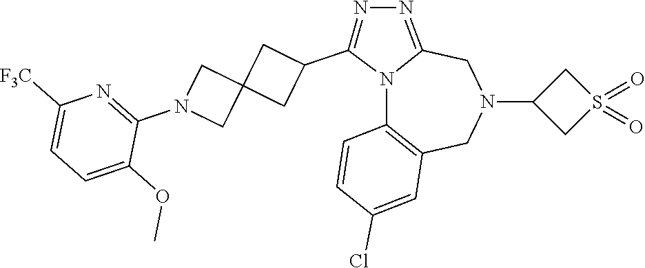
N12C3=C(CN(C4CS(=O)(=O)C4)CC1=NN=C2C1CC2(C1)CN(C1=NC([F3C])=CC=C1OC)C2)C=C(Cl)C=C3
